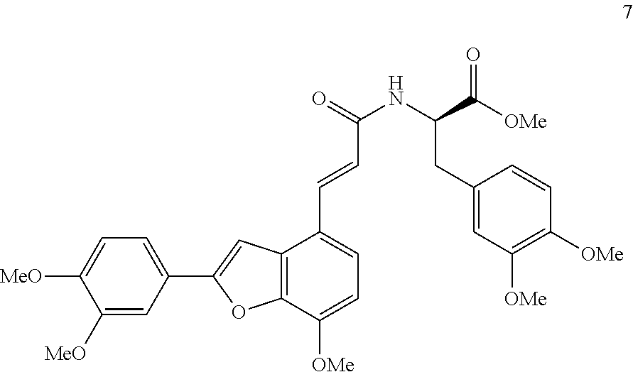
C1([MeO])=CC(C2=CC3=C(O2)C([OMe])=CC=C3C=CC(NC(CC2=CC([OMe])=C([OMe])C=C2)C(=O)[OMe])=O)=CC=C1[MeO]
